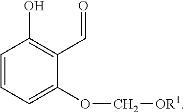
C1=CC=C(OC[OR1])C(C=O)=C1O
